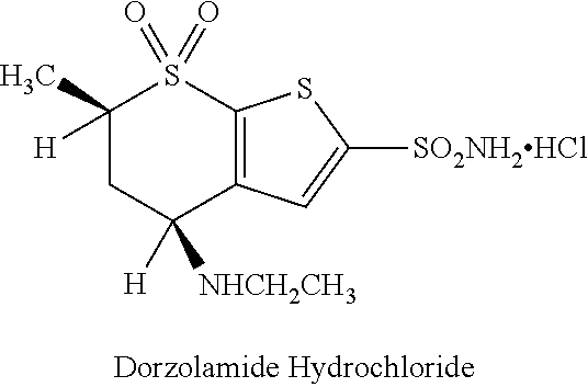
C1(C)([H])CC([NHCH2CH3])([H])C2=C(S1(=O)=O)SC([SO2NH2HCl])=C2
